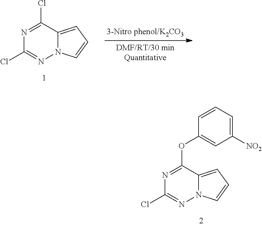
N1=C(Cl)C2=CC=CN2N=C1Cl.N1=C(OC2=CC([NO2])=CC=C2)C2=CC=CN2N=C1Cl
